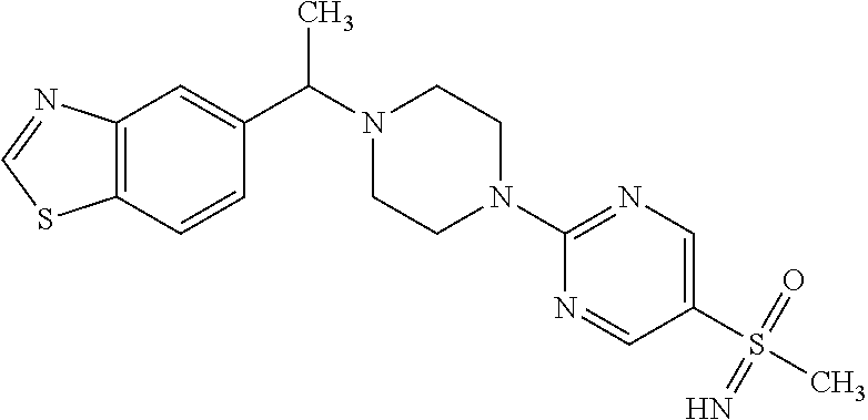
C12=C(C=CC(C(N3CCN(C4=NC=C(S(C)(=O)=N)C=N4)CC3)C)=C1)SC=N2
